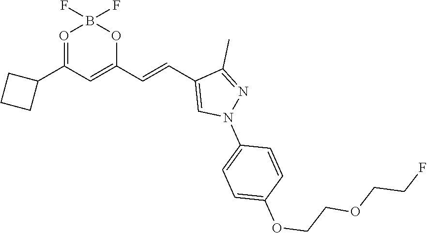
O1=C(C2CCC2)C=C(C=CC2=CN(C3=CC=C(OCCOCCF)C=C3)[Na]=C2C)OB1(F)F
